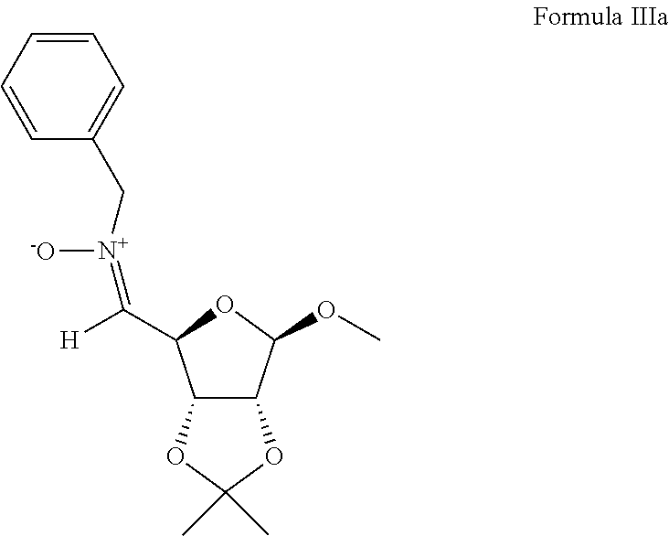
C12C(C(OC)OC1C([H])=[N+]([-O])CC1=CC=CC=C1)OC(C)(C)O2
